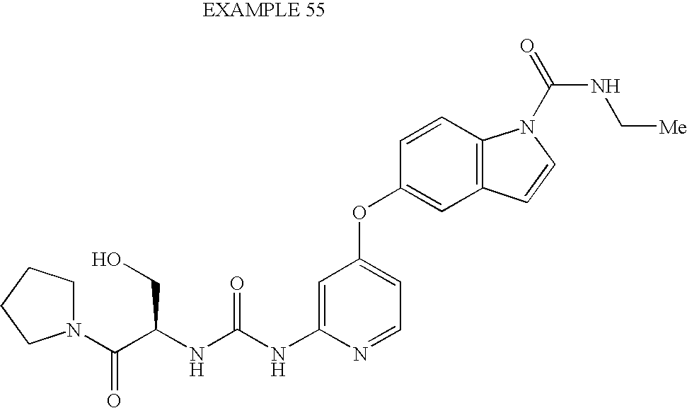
C1=C(NC(NC(C(N2CCCC2)=O)CO)=O)N=CC=C1OC1=CC2=C(C=C1)N(C(=O)NC[Me])C=C2
